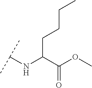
C(C(C(OC)=O)NC(C)C)CCC
